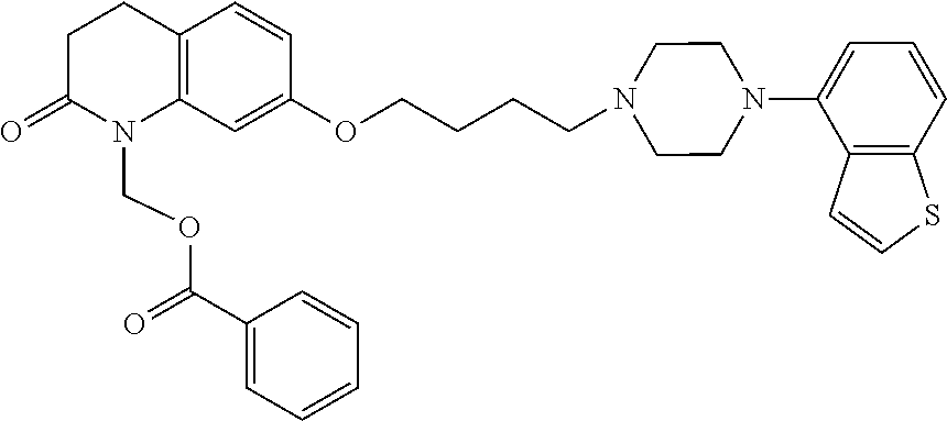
C1C(=O)N(COC(=O)C2=CC=CC=C2)C2=C(C1)C=CC(OCCCCN1CCN(C3=CC=CC4=C3C=CS4)CC1)=C2
